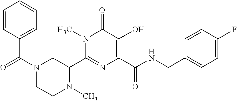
N1(C)C(C2=NC(C(NCC3=CC=C(F)C=C3)=O)=C(O)C(=O)N2C)CN(C(=O)C2=CC=CC=C2)CC1
